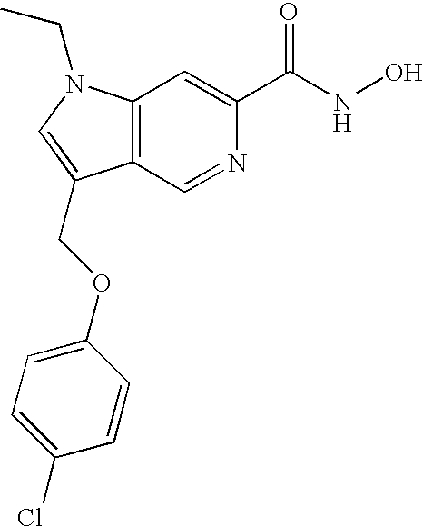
C12=C(N(CC)C=C1COC1=CC=C(Cl)C=C1)C=C(C(NO)=O)N=C2
